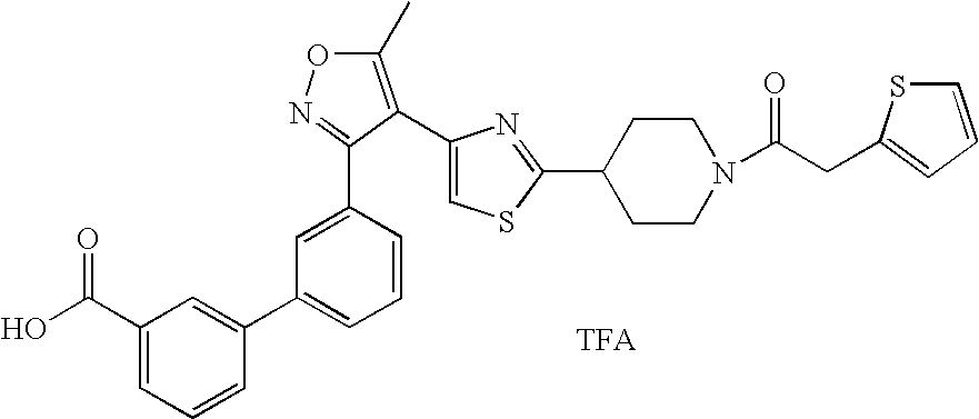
C1=C(C2=NOC(C)=C2C2=CSC(C3CCN(C(CC4=CC=CS4)=O)CC3)=N2)C=CC=C1C1=CC(C(O)=O)=CC=C1
